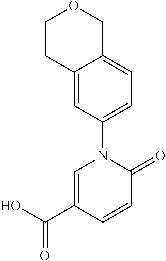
C1=C(C(O)=O)C=CC(=O)N1C1=CC=C2C(=C1)CCOC2
